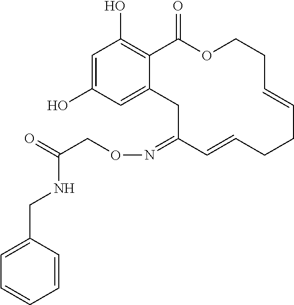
C1=C(O)C=C2C(=C1O)C(=O)OCCC=CCCC=CC(=NOCC(=O)NCC1=CC=CC=C1)C2
